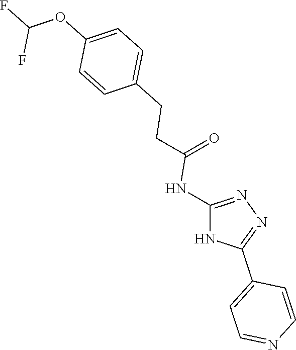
C(=O)(NC1=NN=C(C2=CC=NC=C2)N1)CCC1=CC=C(OC(F)F)C=C1
